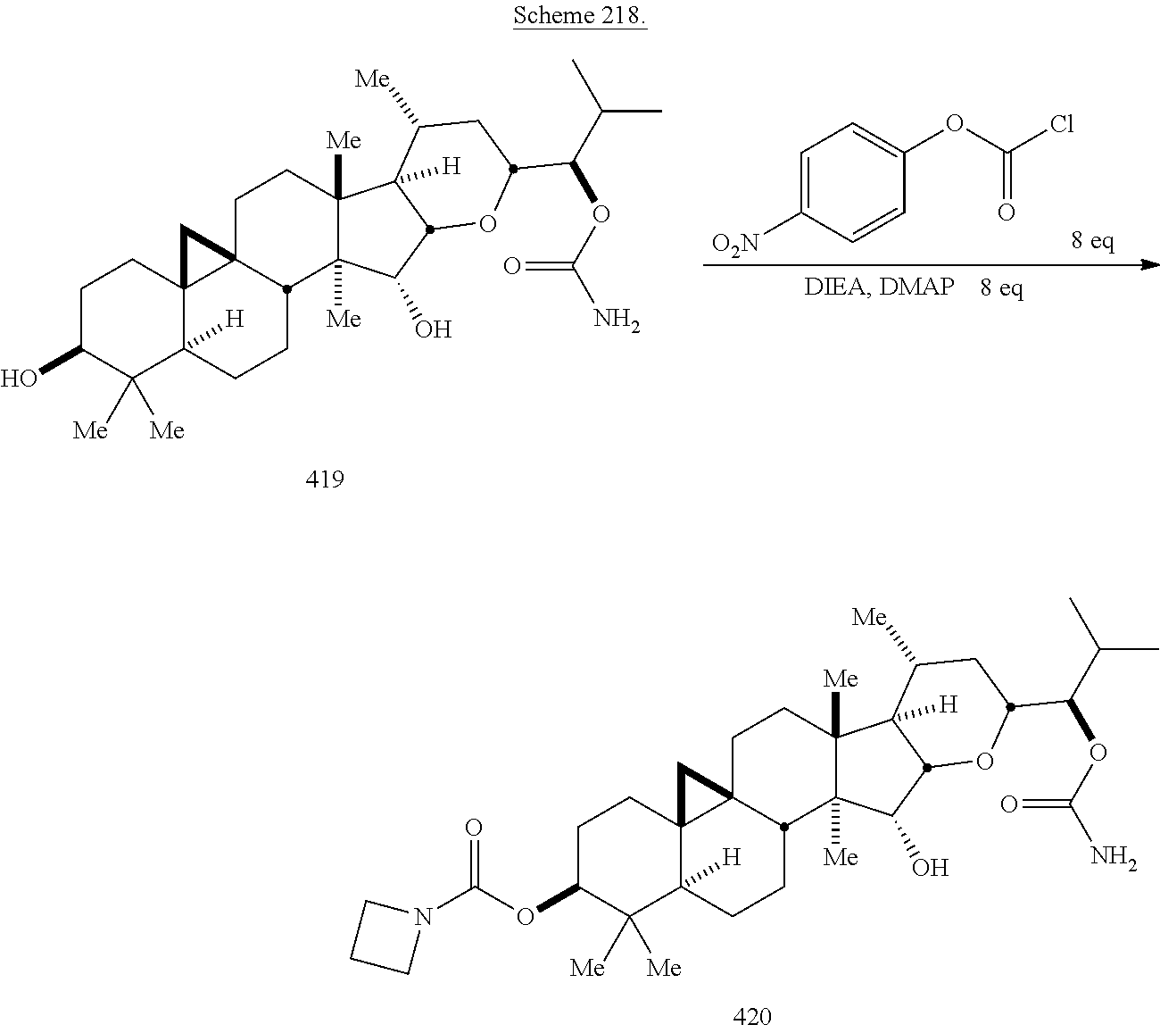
C1C(OC(N2CCC2)=O)C([Me])([Me])C2([H])C3(C1)C1(CCC4([Me])C([Me])(C(O)C5C4([H])C([Me])CC(C(C(C)C)OC(N)=O)O5)C1CC2)C3.C1=C([O2N])C=CC(OC(Cl)=O)=C1.C1C(O)C([Me])([Me])C2([H])C3(C1)C1(CCC4([Me])C([Me])(C(O)C5C4([H])C([Me])CC(C(C(C)C)OC(N)=O)O5)C1CC2)C3
